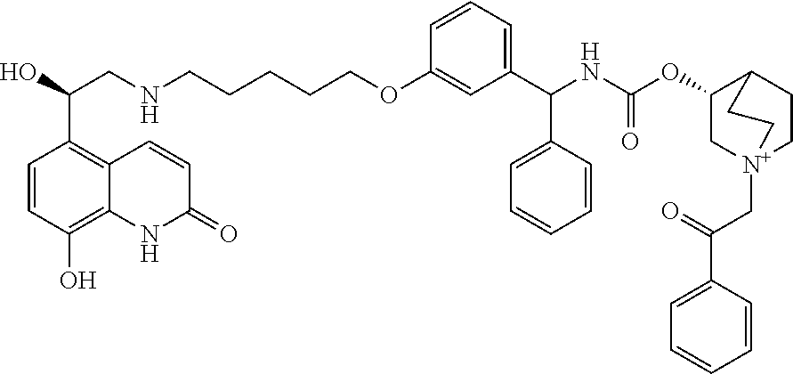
C(C1=C2C=CC(=O)NC2=C(O)C=C1)(CNCCCCCOC1=CC(C(NC(OC2C[N+]3(CC(=O)C4=CC=CC=C4)CCC2CC3)=O)C2=CC=CC=C2)=CC=C1)O
